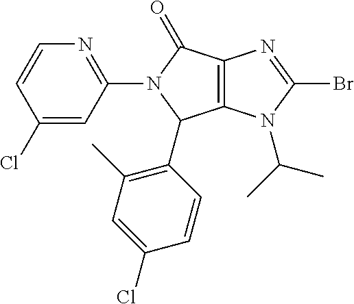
C12=C(N(C(C)C)C(Br)=N1)C(C1=C(C)C=C(Cl)C=C1)N(C1=NC=CC(Cl)=C1)C2=O
